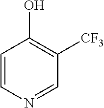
C1=CN=CC([CF3])=C1O
